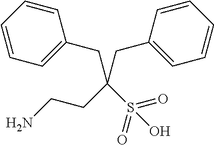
C1=CC=CC=C1CC(CC1=CC=CC=C1)(CCN)S(O)(=O)=O
